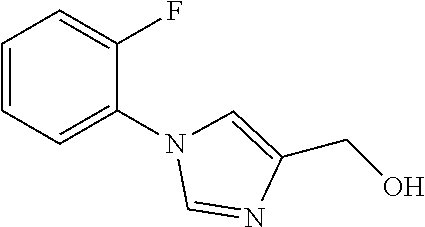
C1(N2C=NC(CO)=C2)=CC=CC=C1F
